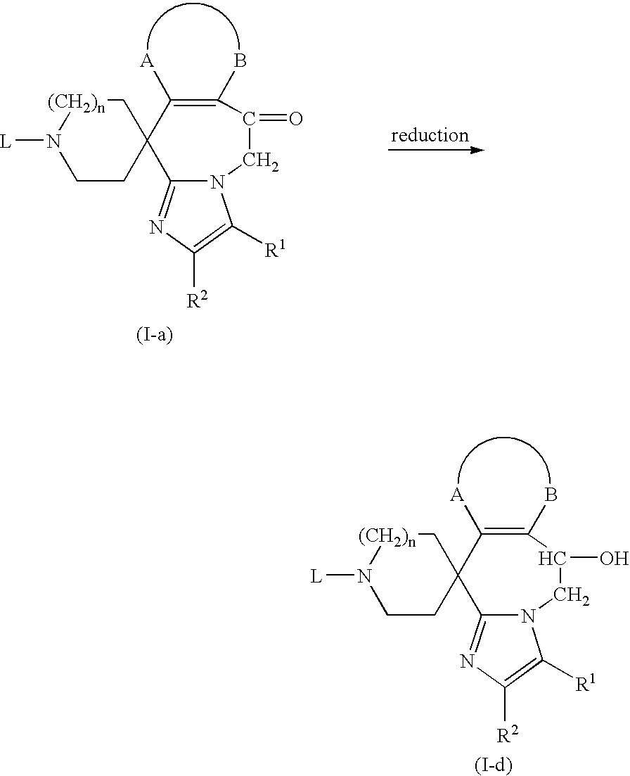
C1CC2(C[(CH2)n]N1[L])C1=NC([R2])=C([R1])N1CC(=O)C(B)=C2[A].C1CC2(C[(CH2)n]N1[L])C1=NC([R2])=C([R1])N1CC(O)C(B)=C2[A]
